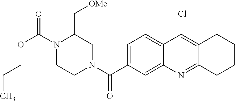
N1(C(OCCC)=O)CCN(C(=O)C2=CC=C3C(=C2)N=C2C(=C3Cl)CCCC2)CC1C[OMe]
